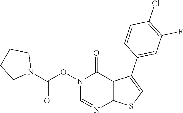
C1=NC2=C(C(C3=CC(F)=C(Cl)C=C3)=CS2)C(=O)N1OC(N1CCCC1)=O
